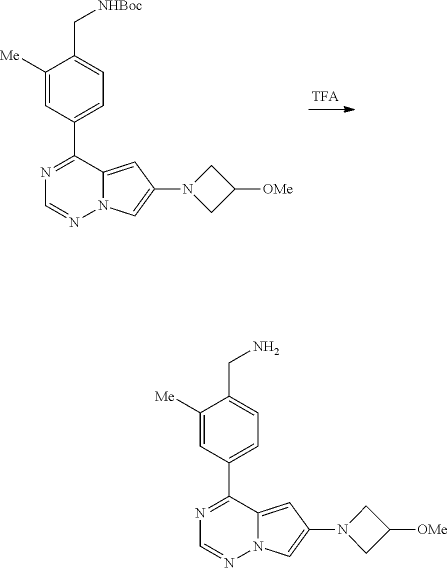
C1([Me])=CC(C2=NC=NN3C2=CC(N2CC([OMe])C2)=C3)=CC=C1C[NHBoc].C1([Me])=CC(C2=NC=NN3C2=CC(N2CC([OMe])C2)=C3)=CC=C1CN
